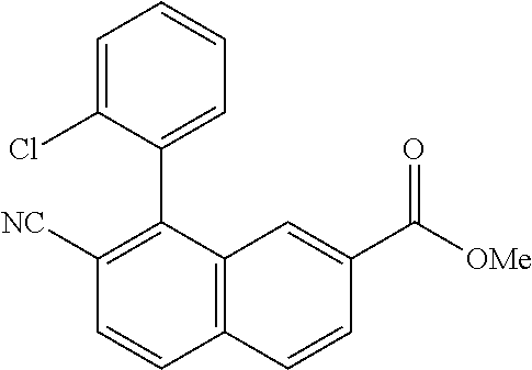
C1([NC])=C(C2=CC=CC=C2Cl)C2=C(C=C1)C=CC(C([OMe])=O)=C2
